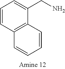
C12=C(C(CN)=CC=C1)C=CC=C2
